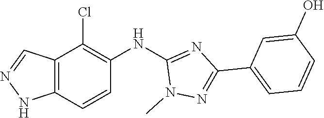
N1(C)N=C(C2=CC=CC(O)=C2)N=C1NC1=C(Cl)C2=C(NN=C2)C=C1
